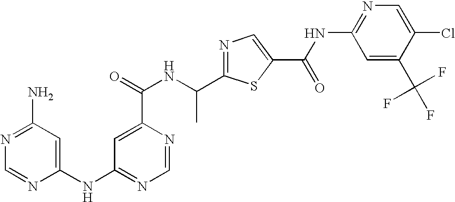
N1=C(C(NC(=O)C2=CC(NC3=CC(N)=NC=N3)=NC=N2)C)SC(C(NC2=NC=C(Cl)C(C(F)(F)F)=C2)=O)=C1
